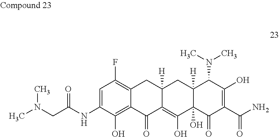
C1=C(NC(CN(C)C)=O)C(O)=C2C(=C1F)CC1([H])C(=C(O)C3(O)C([H])(C1)C(N(C)C)C(O)=C(C(N)=O)C3=O)C2=O
